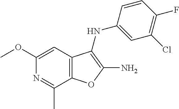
C12=C(C=C(OC)N=C1C)C(NC1=CC(Cl)=C(F)C=C1)=C(N)O2
